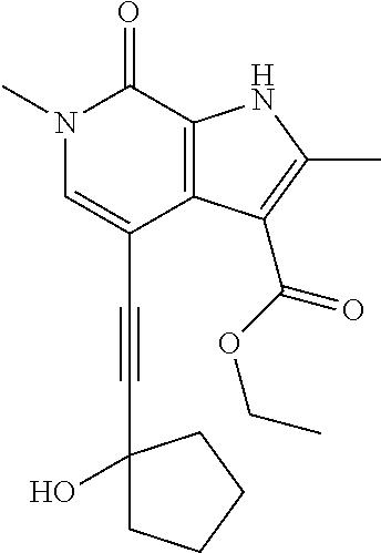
C(C1=CN(C)C(=O)C2=C1C(C(OCC)=O)=C(C)N2)#CC1(O)CCCC1
